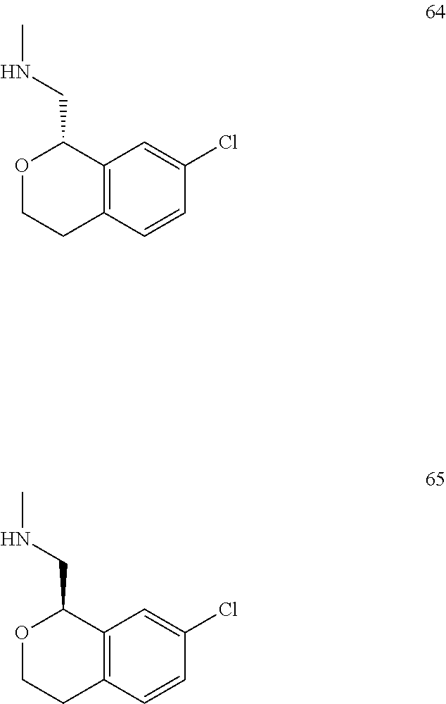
O1CCC2=C(C1CNC)C=C(Cl)C=C2.O1CCC2=C(C1CNC)C=C(Cl)C=C2
